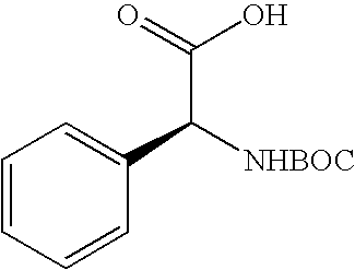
C(C([NHBOC])C1=CC=CC=C1)(=O)O
